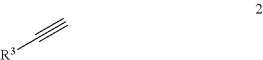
[R3]C#C
